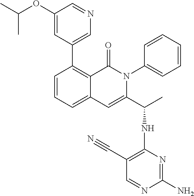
C1(C2=CN=CC(OC(C)C)=C2)=C2C(=CC=C1)C=C(C(C)NC1=C(C#N)C=NC(N)=N1)N(C1=CC=CC=C1)C2=O
